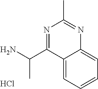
C12=CC=CC=C1N=C(C)N=C2C(N)C.Cl
